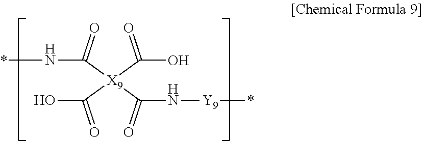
O=C([X9](C(=O)N[Y9]*)(C(=O)O)C(=O)N*)O
